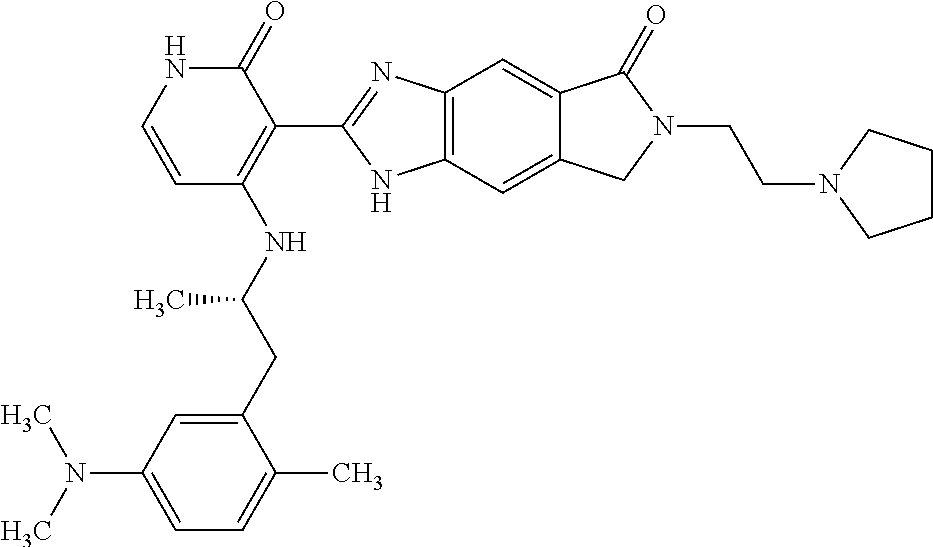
C1=C(CC(NC2=C(C3=NC4=C(N3)C=C3C(=C4)C(=O)N(CCN4CCCC4)C3)C(=O)NC=C2)C)C(C)=CC=C1N(C)C
